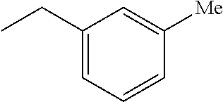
C1(CC)=CC=CC([Me])=C1
